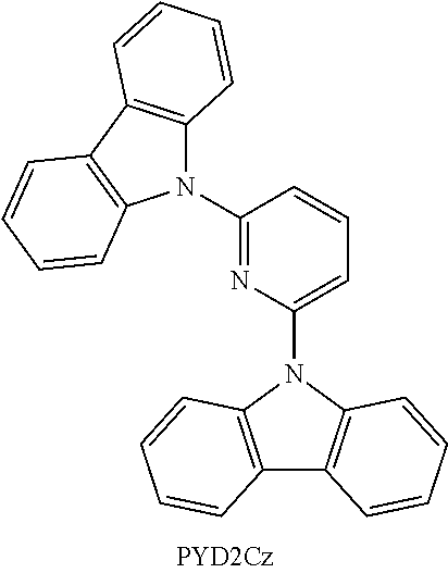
C12=C(N(C3=CC=CC(N4C5=C(C6=C4C=CC=C6)C=CC=C5)=N3)C3=C1C=CC=C3)C=CC=C2
